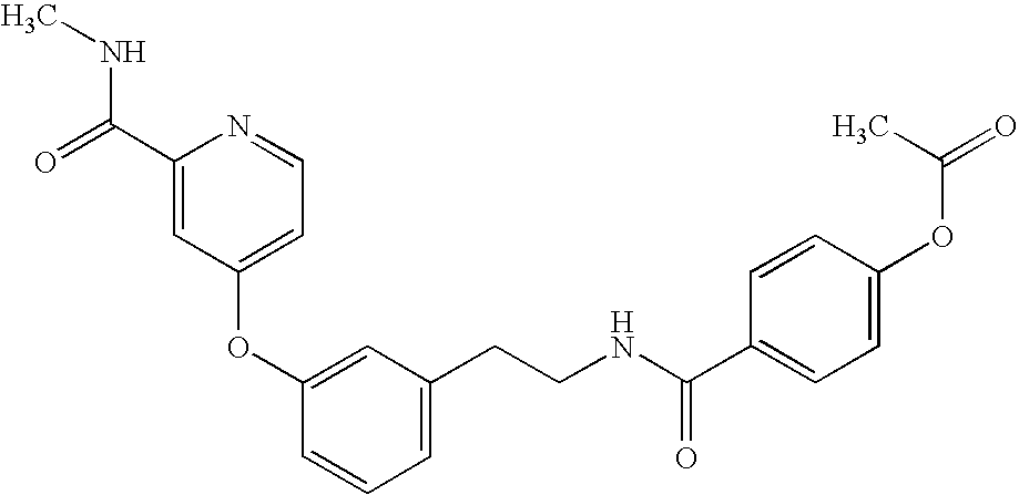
C1(OC2=CC(CCNC(=O)C3=CC=C(OC(C)=O)C=C3)=CC=C2)=CC=NC(C(NC)=O)=C1
